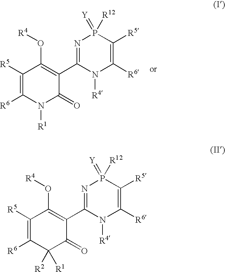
C1([R5])=C([R6])N([R1])C(=O)C(C2=NP(=[Y])([R12])C([R5])=C([R6])N2[R4])=C1O[R4].C1([R5])=C([R6])C([R1])([R2])C(=O)C(C2=NP(=[Y])([R12])C([R5])=C([R6])N2[R4])=C1O[R4]
